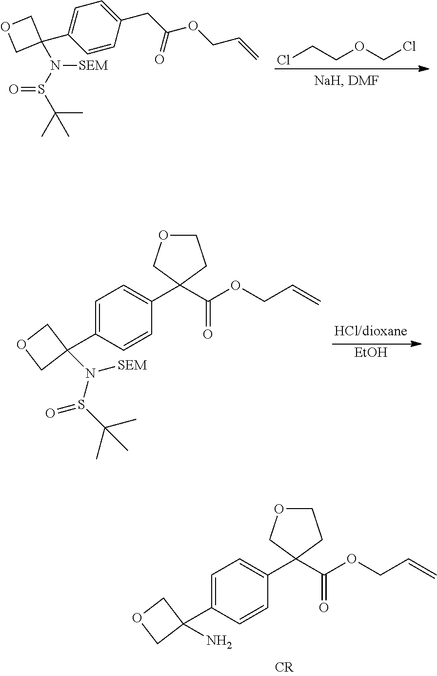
C1=C(C2(N(S(C(C)(C)C)=O)[SEM])COC2)C=CC(CC(OCC=C)=O)=C1.ClCCOCCl.[EtOH].C1=C(C2(N(S(C(C)(C)C)=O)[SEM])COC2)C=CC(C2(C(OCC=C)=O)COCC2)=C1.C1=C(C2(N)COC2)C=CC(C2(C(OCC=C)=O)CCOC2)=C1
